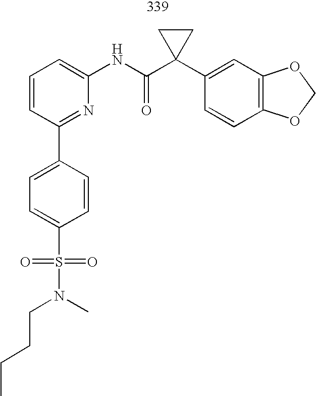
C1=CC=C(NC(C2(C3=CC4=C(C=C3)OCO4)CC2)=O)N=C1C1=CC=C(S(=O)(=O)N(CCCC)C)C=C1
